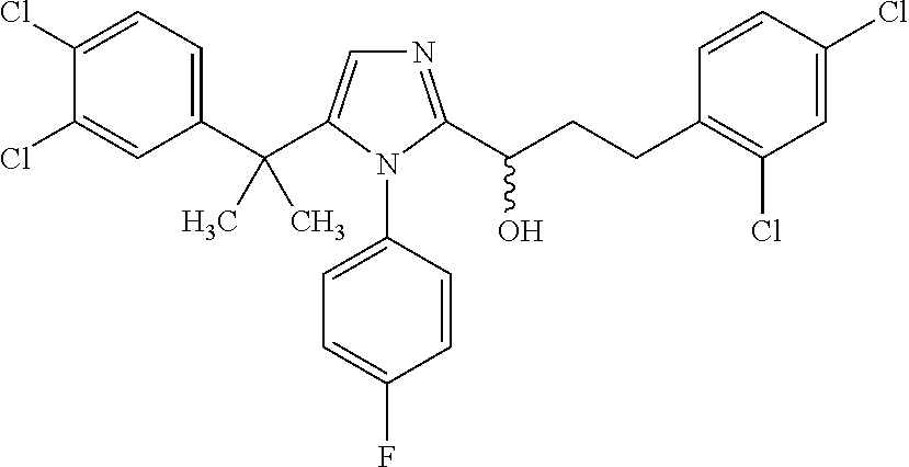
C1(C(C2=CN=C(C(CCC3=C(Cl)C=C(Cl)C=C3)O)N2C2=CC=C(F)C=C2)(C)C)=CC=C(Cl)C(Cl)=C1
